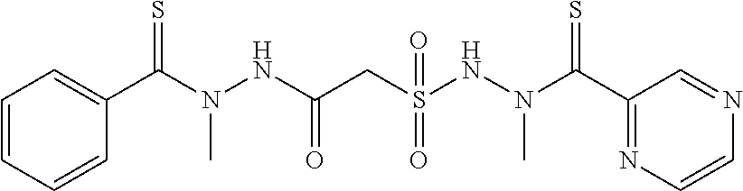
C1=CC=CC(C(N(NC(CS(NN(C(C2=NC=CN=C2)=S)C)(=O)=O)=O)C)=S)=C1
